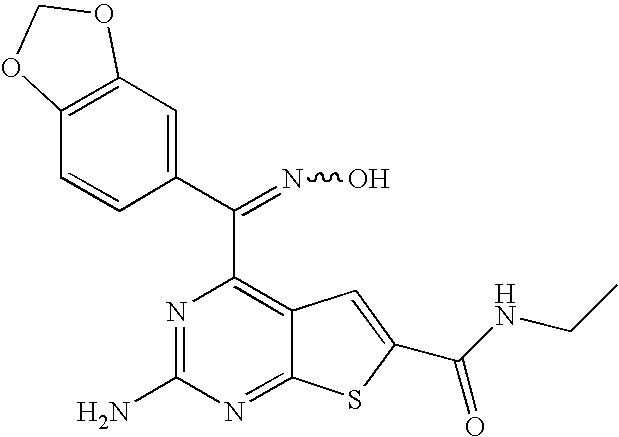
C1(C(C2=C3C(=NC(N)=N2)SC(C(=O)NCC)=C3)=NO)=CC2=C(C=C1)OCO2
